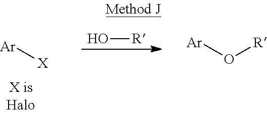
[Ar][X].O[R].O([R])[Ar]
